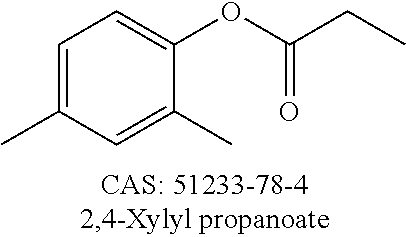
C1=C(C)C=C(C)C(OC(CC)=O)=C1
